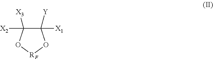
C1([X1])([Y])C([X2])([X3])O[RF]O1
